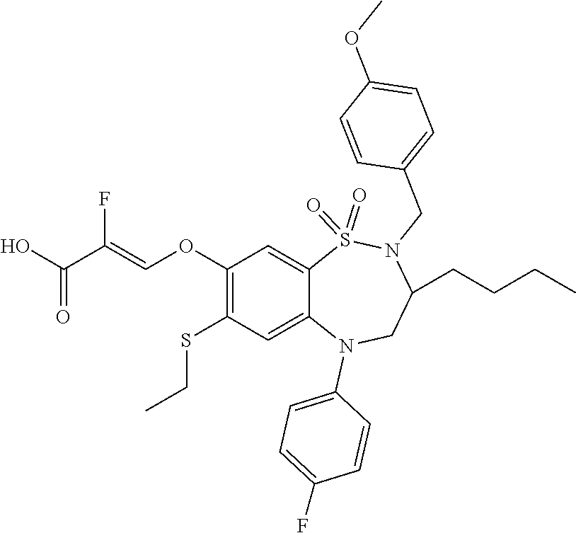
COC1=CC=C(CN2C(CCCC)CN(C3=CC=C(F)C=C3)C3=CC(SCC)=C(OC=C(F)C(O)=O)C=C3S2(=O)=O)C=C1
